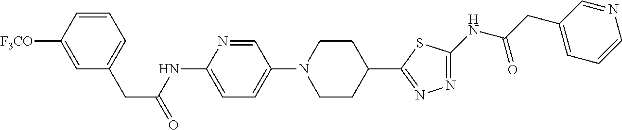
C1=C([F3CO])C=CC=C1CC(=O)NC1=CC=C(N2CCC(C3=NN=C(NC(CC4=CC=CN=C4)=O)S3)CC2)C=N1
